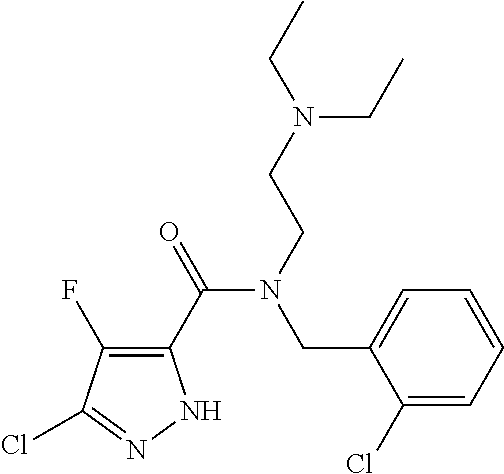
C1(C(=O)N(CCN(CC)CC)CC2=CC=CC=C2Cl)=C(F)C(Cl)=NN1
